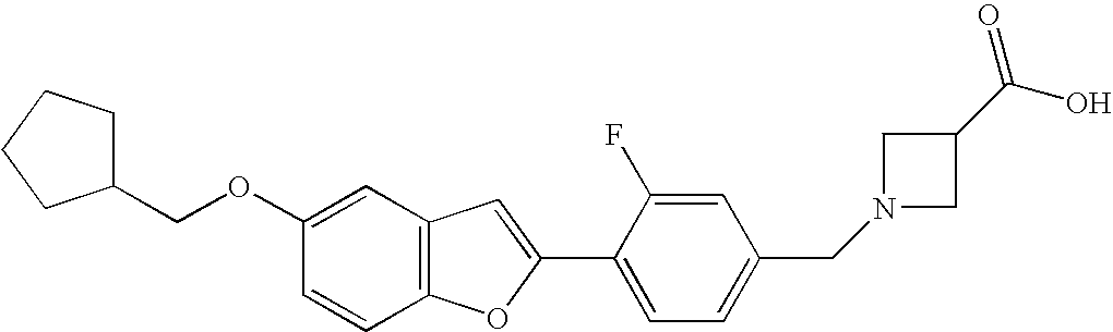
C1(OCC2CCCC2)=CC2=C(C=C1)OC(C1=CC=C(CN3CC(C(=O)O)C3)C=C1F)=C2
